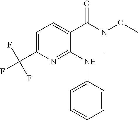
C1=C(C(F)(F)F)N=C(NC2=CC=CC=C2)C(C(N(OC)C)=O)=C1
